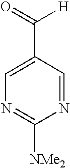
N1=C([NMe2])N=CC(C(=O)[H])=C1
